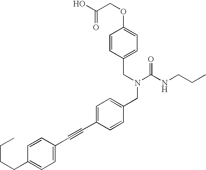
C(C1=CC=C(OCC(O)=O)C=C1)N(C(NCCC)=O)CC1=CC=C(C#CC2=CC=C(CCCC)C=C2)C=C1
